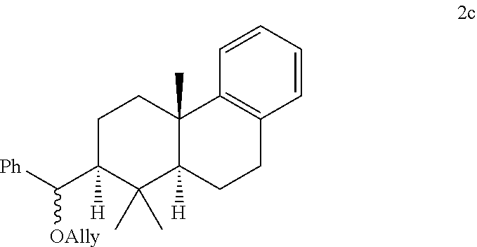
C1C(C([Ph])[OAlly])([H])C(C)(C)C2([H])C(C)(C1)C1=C(CC2)C=CC=C1
